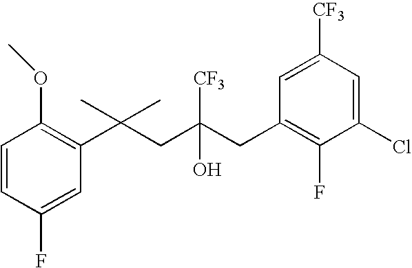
C1(F)=CC(C(CC(CC2=C(F)C(Cl)=CC([CF3])=C2)(O)[CF3])(C)C)=C(OC)C=C1
